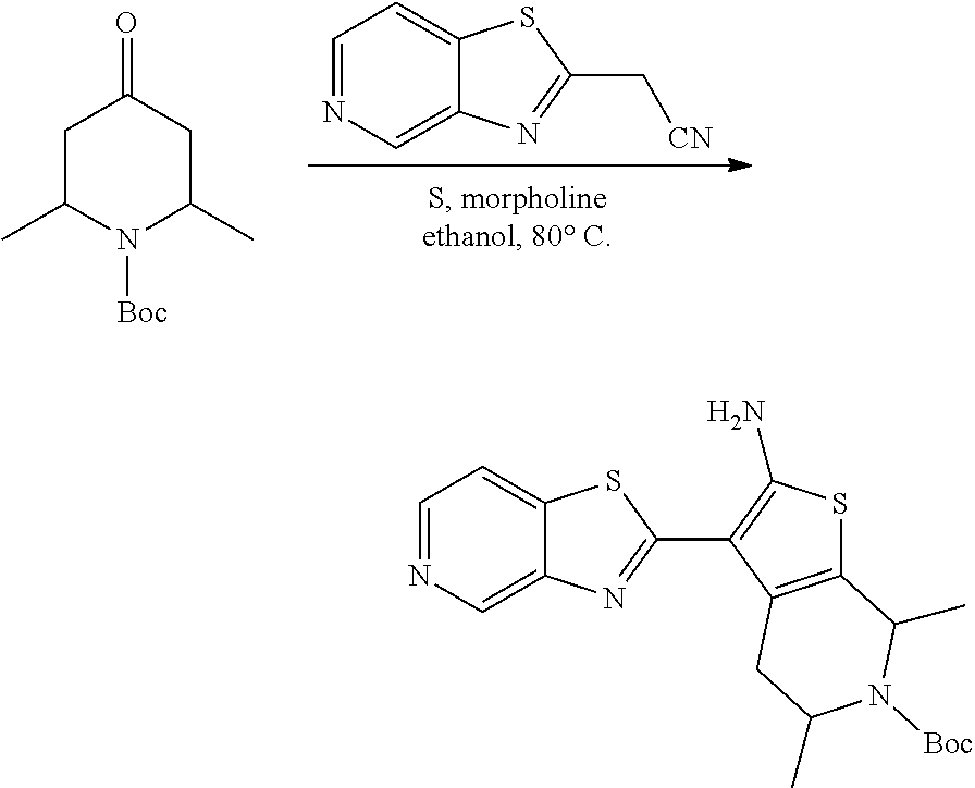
C1=NC=C2C(=C1)SC(C[CN])=N2.[Boc]N1C(C)CC(=O)CC1C.C1=NC=C2C(=C1)SC(C1=C(N)SC3=C1CC(C)N([Boc])C3C)=N2
